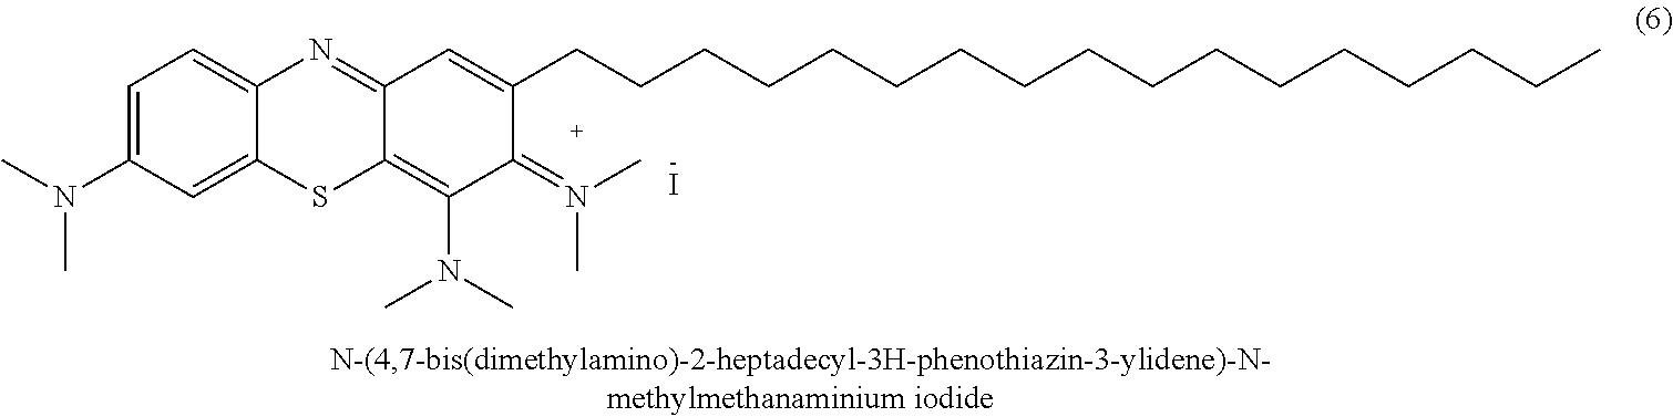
C1=C(N(C)C)C=C2C(=C1)N=C1C(=C(N(C)C)C(=N(C)C)C(CCCCCCCCCCCCCCCCC)=C1)S2.I
